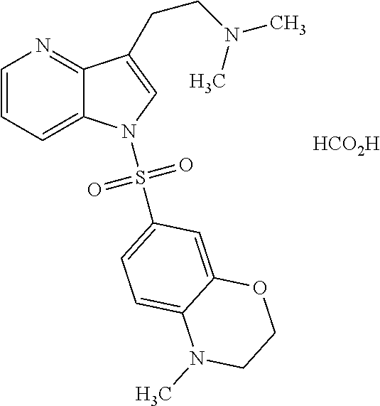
[HCO2H].C1=CC=C2C(=N1)C(CCN(C)C)=CN2S(=O)(=O)C1=CC=C2C(=C1)OCCN2C
